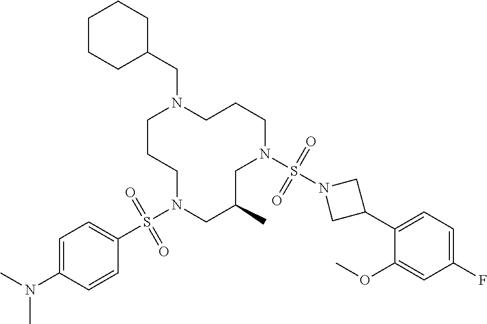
C1CCN(S(C2=CC=C(N(C)C)C=C2)(=O)=O)CC(C)CN(S(N2CC(C3=CC=C(F)C=C3OC)C2)(=O)=O)CCCN1CC1CCCCC1
